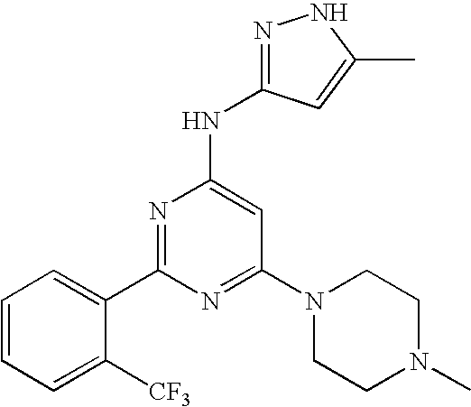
C1=CC=C(C2=NC(NC3=NNC(C)=C3)=CC(N3CCN(C)CC3)=N2)C([CF3])=C1
